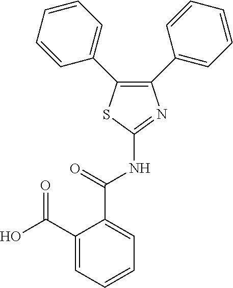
C1(C2=CC=CC=C2)=C(C2=CC=CC=C2)SC(NC(C2=CC=CC=C2C(O)=O)=O)=N1
